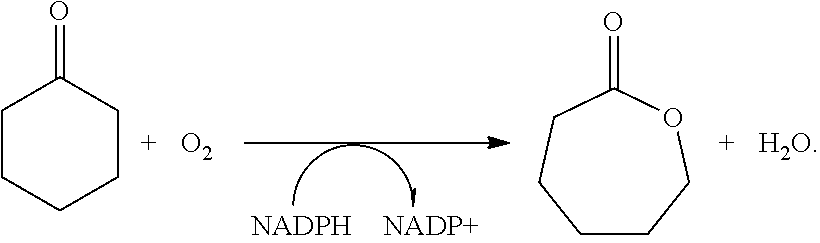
C1CCCCC1=O.[O2].C1CCOC(=O)CC1.[H2O]
